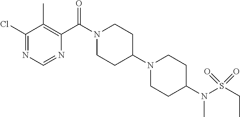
C1(Cl)=NC=NC(C(N2CCC(N3CCC(N(S(CC)(=O)=O)C)CC3)CC2)=O)=C1C
